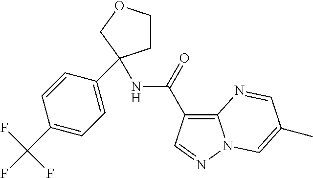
C1(C(F)(F)F)=CC=C(C2(NC(=O)C3=C4N(N=C3)C=C(C)C=N4)CCOC2)C=C1
